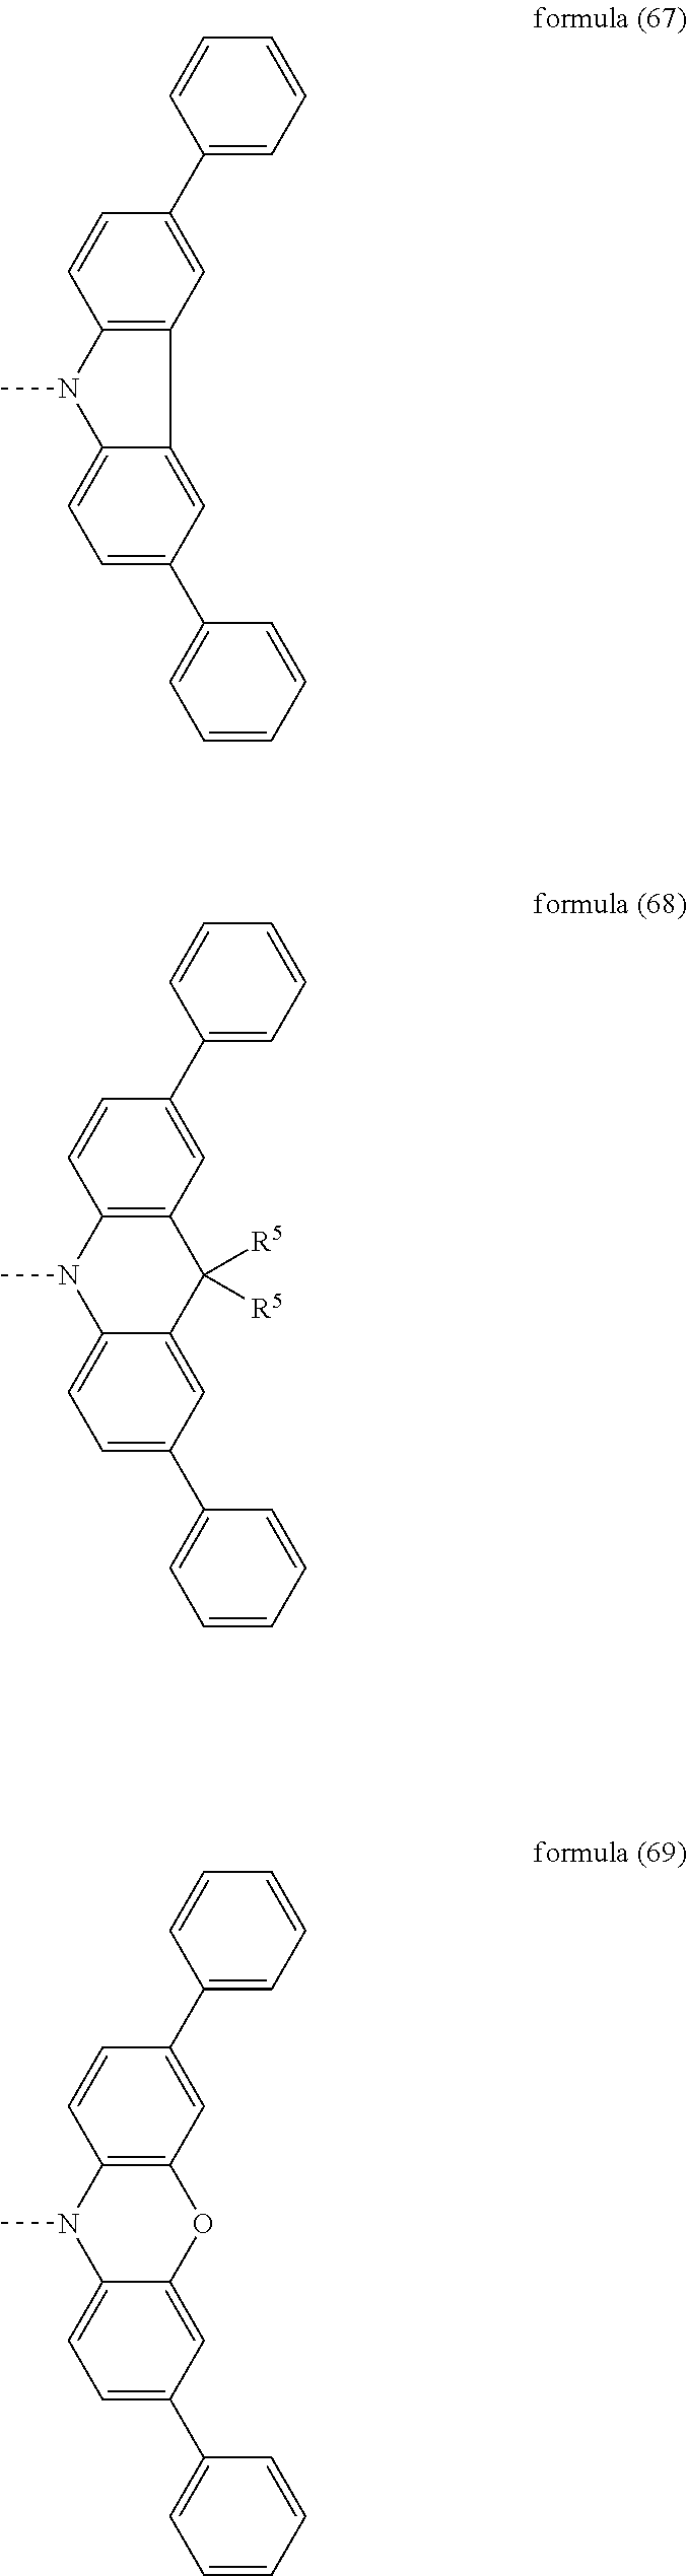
C1=CC2=C(C=C1C1=CC=CC=C1)C1=CC(C3=CC=CC=C3)=CC=C1N2C.C1=CC2=C(C=C1C1=CC=CC=C1)C([R5])([R5])C1=CC(C3=CC=CC=C3)=CC=C1N2C.C1=CC2=C(C=C1C1=CC=CC=C1)OC1=CC(C3=CC=CC=C3)=CC=C1N2C
